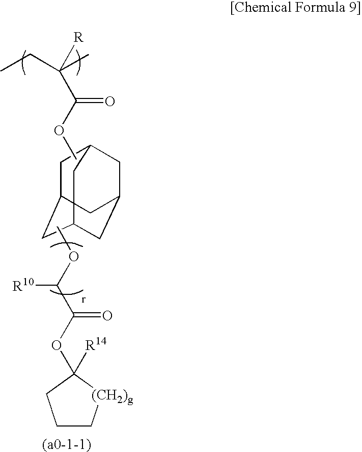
CCC(C)([R])C(=O)OC.C1C2CC3CC(CC1C3)C2.COC(C(OC1([R14])[(CH2)g]CCC1)=O)[R10]
